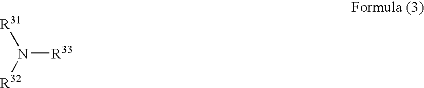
[R33]N([R32])[R31]
